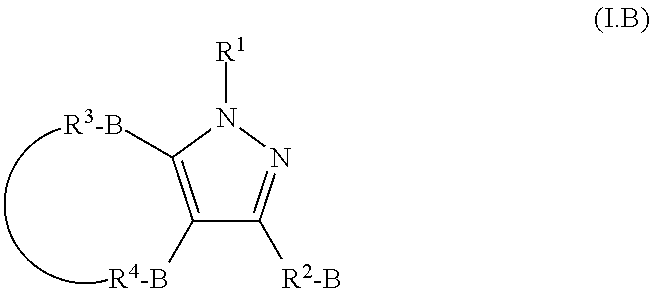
C1([R4-B])=C([R3-B])N([R1])N=C1[R2-B]
